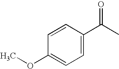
C1=CC(C(=O)C)=CC=C1OC
